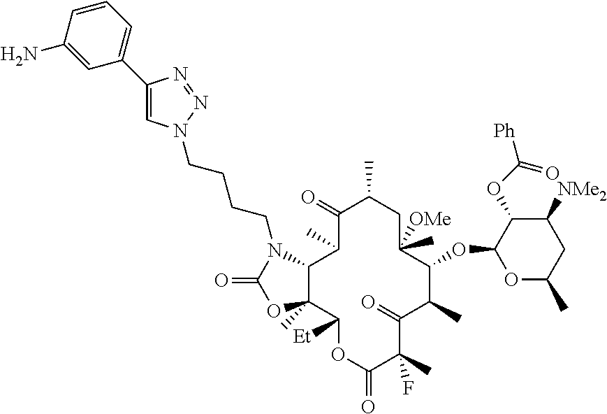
C1(=O)C(C)C2C(C)(C([Et])OC(=O)C(C)(F)C(=O)C(C)C(OC3OC(C)CC([NMe2])C3OC([Ph])=O)C([OMe])(C)CC1C)OC(=O)N2CCCCN1C=C(C2=CC=CC(N)=C2)N=N1
